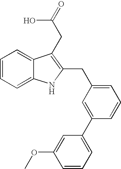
C1=CC=C2C(=C1)C(CC(=O)O)=C(CC1=CC=CC(C3=CC=CC(OC)=C3)=C1)N2
